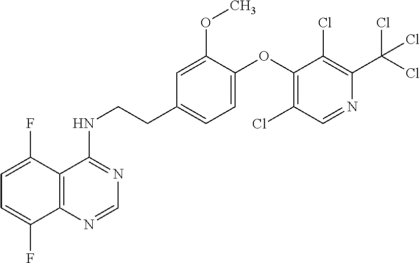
C1=C(F)C2=C(C(F)=C1)N=CN=C2NCCC1=CC=C(OC2=C(Cl)C=NC(C(Cl)(Cl)Cl)=C2Cl)C(OC)=C1
